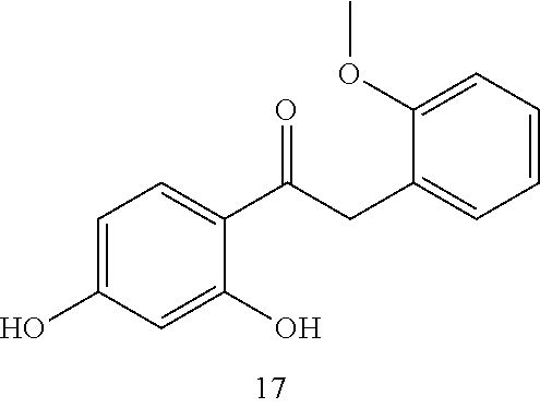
C1=C(O)C=C(O)C(C(=O)CC2=CC=CC=C2OC)=C1
